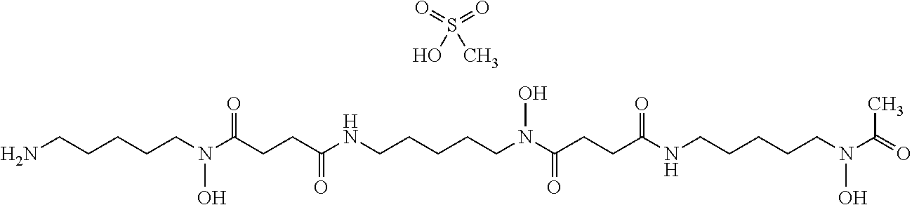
O=S(=O)(O)C.NCCCCCN(C(CCC(NCCCCCN(C(CCC(NCCCCCN(C(=O)C)O)=O)=O)O)=O)=O)O
